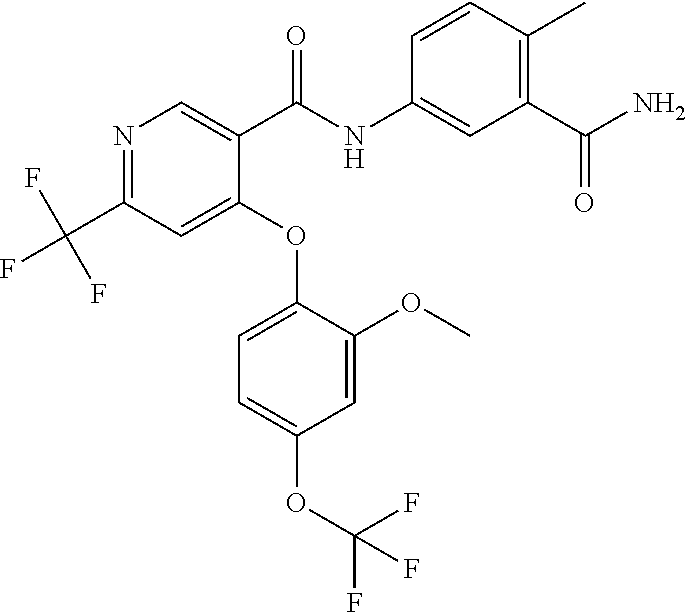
C1(OC2=CC=C(OC(F)(F)F)C=C2OC)=CC(C(F)(F)F)=NC=C1C(NC1=CC(C(N)=O)=C(C)C=C1)=O
